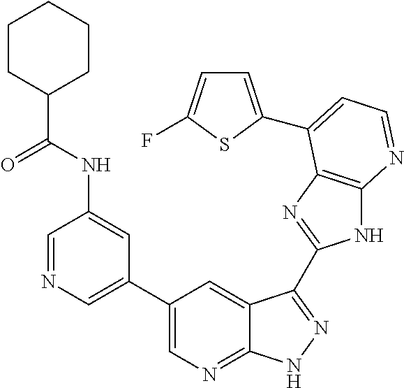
C1=NC=C(C2=CN=C3C(=C2)C(C2=NC4=C(N2)N=CC=C4C2=CC=C(F)S2)=NN3)C=C1NC(C1CCCCC1)=O
